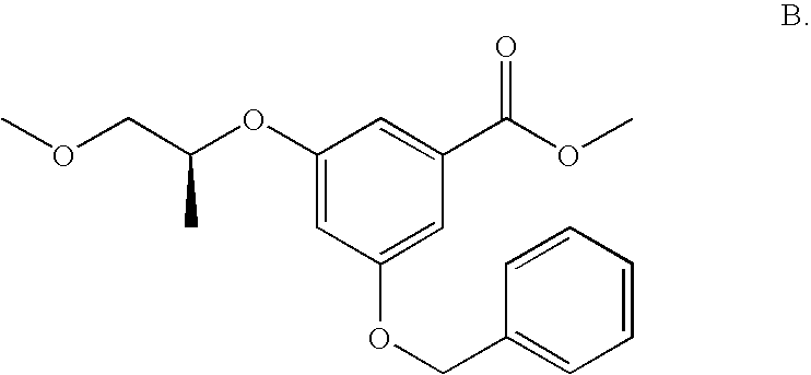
C1(OC(COC)C)=CC(OCC2=CC=CC=C2)=CC(C(OC)=O)=C1
